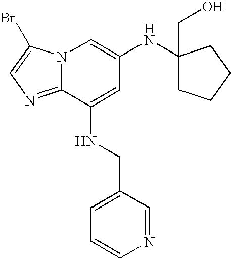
N12C(=NC=C1Br)C(NCC1=CC=CN=C1)=CC(NC1(CO)CCCC1)=C2
